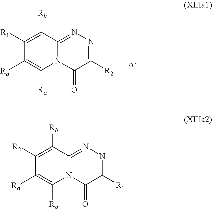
C1([R1])=C([Rb])C2=NN=C([R2])C(=O)N2C([Ra])=C1[Ra].C1([R2])=C([Rb])C2=NN=C([R1])C(=O)N2C([Ra])=C1[Ra]
